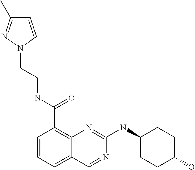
C1=CC=C2C(=C1C(NCCN1C=CC(C)=N1)=O)N=C(NC1CCC(O)CC1)N=C2
